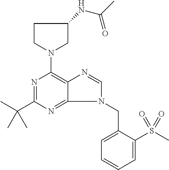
C1CN(C2=C3C(=NC(C(C)(C)C)=N2)N(CC2=CC=CC=C2S(C)(=O)=O)C=N3)CC1NC(C)=O
